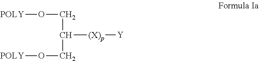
O(CC(CO[POLY])[(X)p][Y])[POLY]
